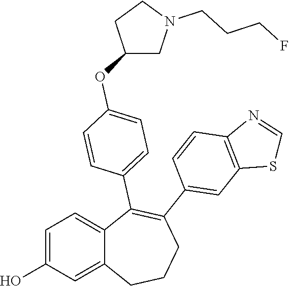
C1=C(O)C=C2C(=C1)C(C1=CC=C(OC3CN(CCCF)CC3)C=C1)=C(C1=CC3=C(C=C1)N=CS3)CCC2
